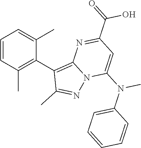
C1=CC(C)=C(C2=C3N(N=C2C)C(N(C2=CC=CC=C2)C)=CC(C(=O)O)=N3)C(C)=C1
